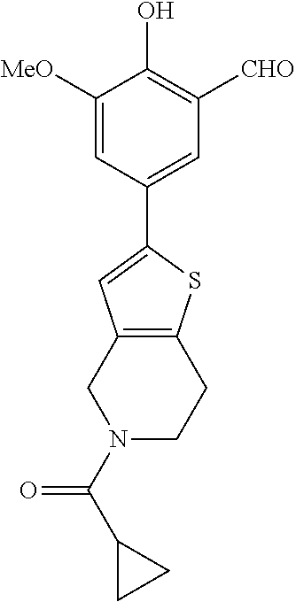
C1=C([MeO])C(O)=C([CHO])C=C1C1=CC2=C(S1)CCN(C(C1CC1)=O)C2
